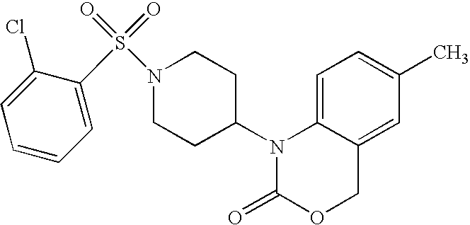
C1=C2C(=CC(C)=C1)COC(=O)N2C1CCN(S(=O)(=O)C2=CC=CC=C2Cl)CC1
